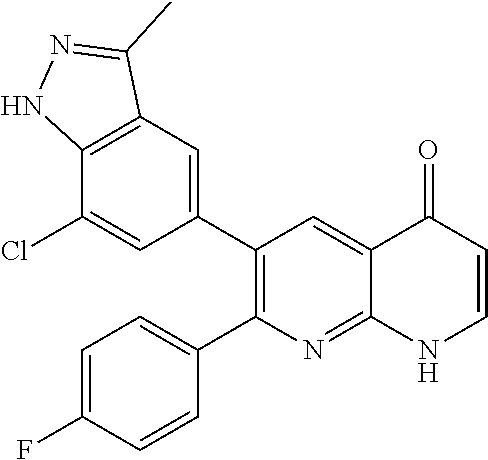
C12=C(C=C(C3=C(C4=CC=C(F)C=C4)N=C4C(=C3)C(=O)C=CN4)C=C1Cl)C(C)=NN2
